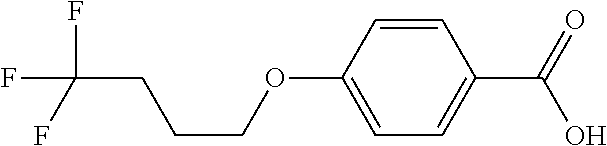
FC(F)(F)CCCOC1=CC=C(C(=O)O)C=C1
